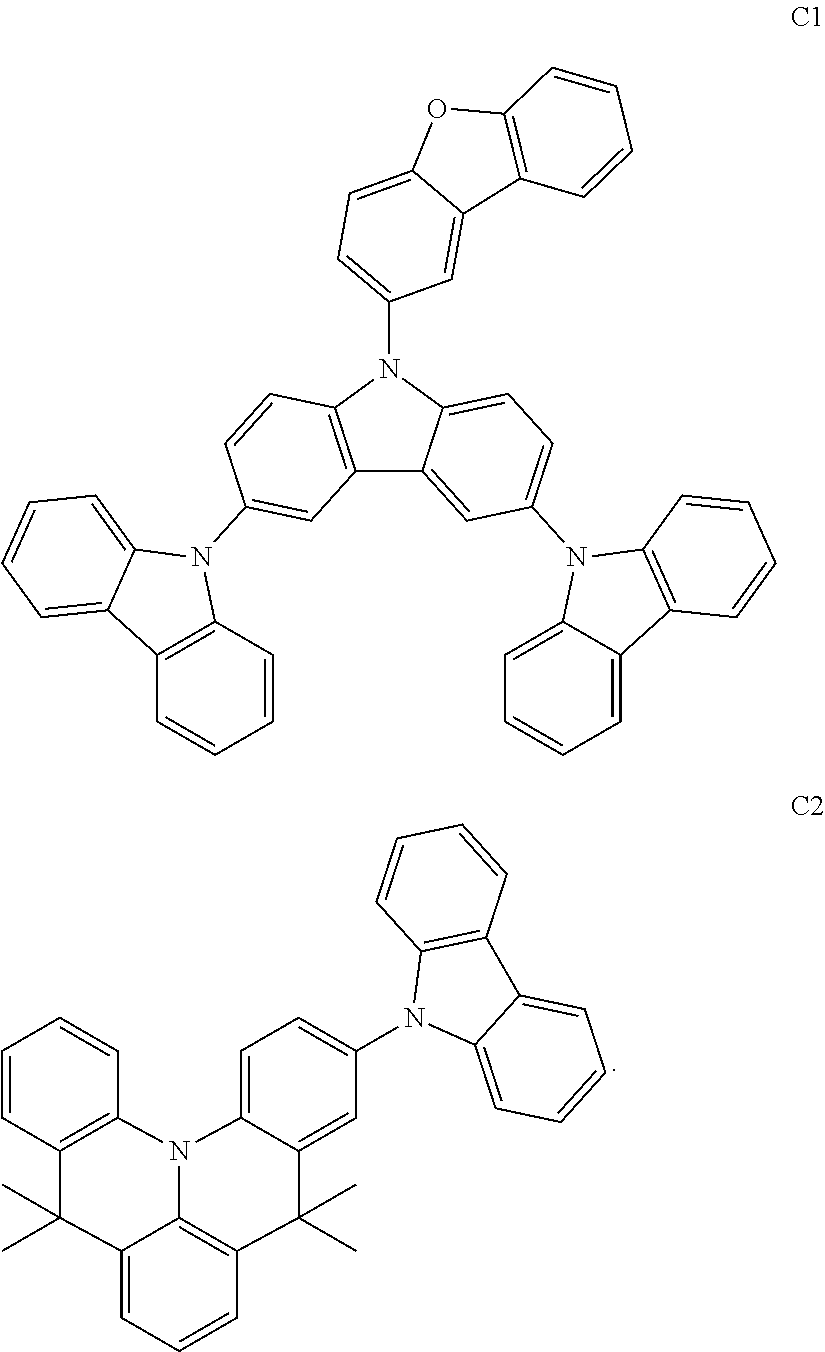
C1=C2C(=CC(N3C4=CC=CC=C4C4=C3C=CC=C4)=C1)C(C)(C)C1=C3N2C2=C(C(C)(C)C3=CC=C1)C=CC=C2.C12=C(N(C3=CC=C4C(=C3)C3=C(O4)C=CC=C3)C3=CC=C(N4C5=CC=CC=C5C5=C4C=CC=C5)C=C13)C=CC(N1C3=CC=CC=C3C3=C1C=CC=C3)=C2
